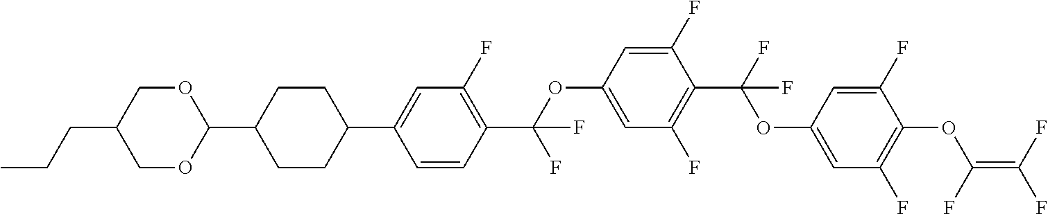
C1=C(OC(C2=C(F)C=C(C3CCC(C4OCC(CCC)CO4)CC3)C=C2)(F)F)C=C(F)C(C(F)(OC2=CC(F)=C(OC(=C(F)F)F)C(F)=C2)F)=C1F
